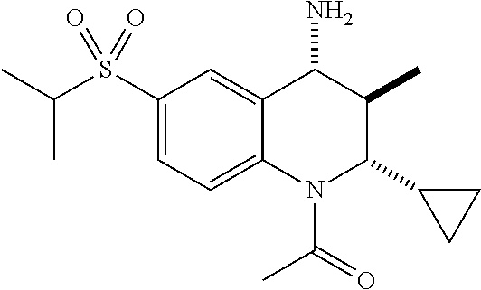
C1(S(=O)(C(C)C)=O)=CC=C2C(=C1)C(N)C(C)C(C1CC1)N2C(C)=O
